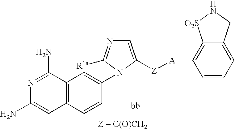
C1(N2C([R1a])=NC=C2[Z][A]C2=C3C(=CC=C2)CN[O2S]3)=CC2=C(C=C1)C=C(N)N=C2N
